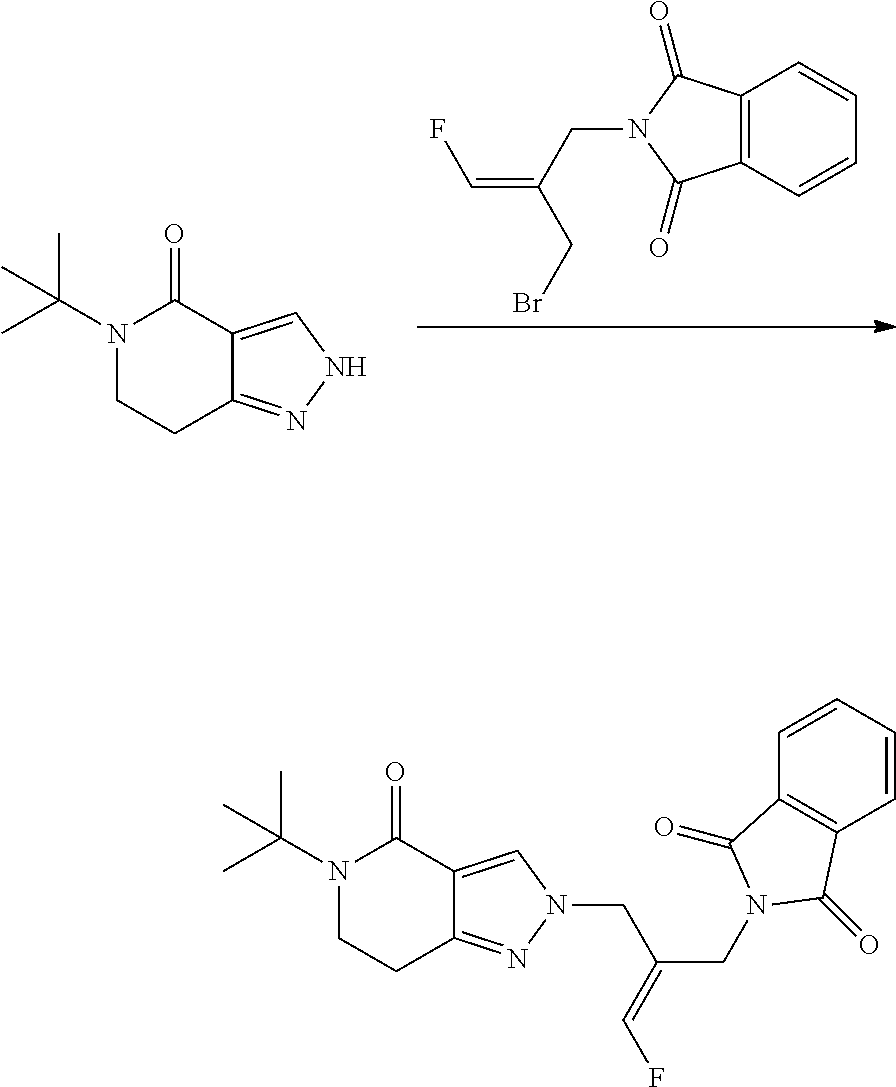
C(C(CN1C(=O)C2=C(C1=O)C=CC=C2)=CF)N1N=C2CCN(C(C)(C)C)C(=O)C2=C1.C1CC2=NNC=C2C(=O)N1C(C)(C)C.C1=CC2=C(C=C1)C(=O)N(CC(=CF)CBr)C2=O
